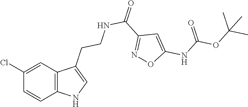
C1(Cl)=CC2=C(C=C1)NC=C2CCNC(=O)C1=NOC(NC(OC(C)(C)C)=O)=C1
